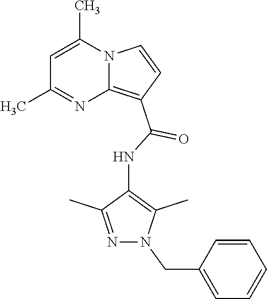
C1=C(C)N2C(=C(C(=O)NC3=C(C)N(CC4=CC=CC=C4)N=C3C)C=C2)N=C1C
